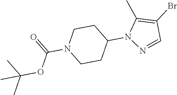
C1(Br)=C(C)N(C2CCN(C(=O)OC(C)(C)C)CC2)N=C1
